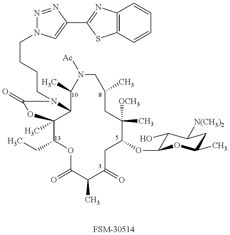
[FSM-30514].C1(CC)C2(C)C(N(CCCCN3N=NC(C4=NC5=C(S4)C=CC=C5)=C3)C(=O)O2)C(C)N([Ac])CC(C)CC([OCH3])(C)C(OC2C(O)C([N(CH3)2])CC(C)O2)CC(=O)C(C)C(=O)O1
